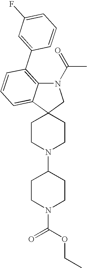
N1(C(=O)C)C2=C(C3=CC(F)=CC=C3)C=CC=C2C2(C1)CCN(C1CCN(C(OCC)=O)CC1)CC2
